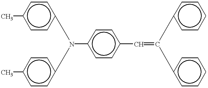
N(c1ccc(C=C(c2ccccc2)c2ccccc2)cc1)(c1ccc(C)cc1)c1ccc(C)cc1
